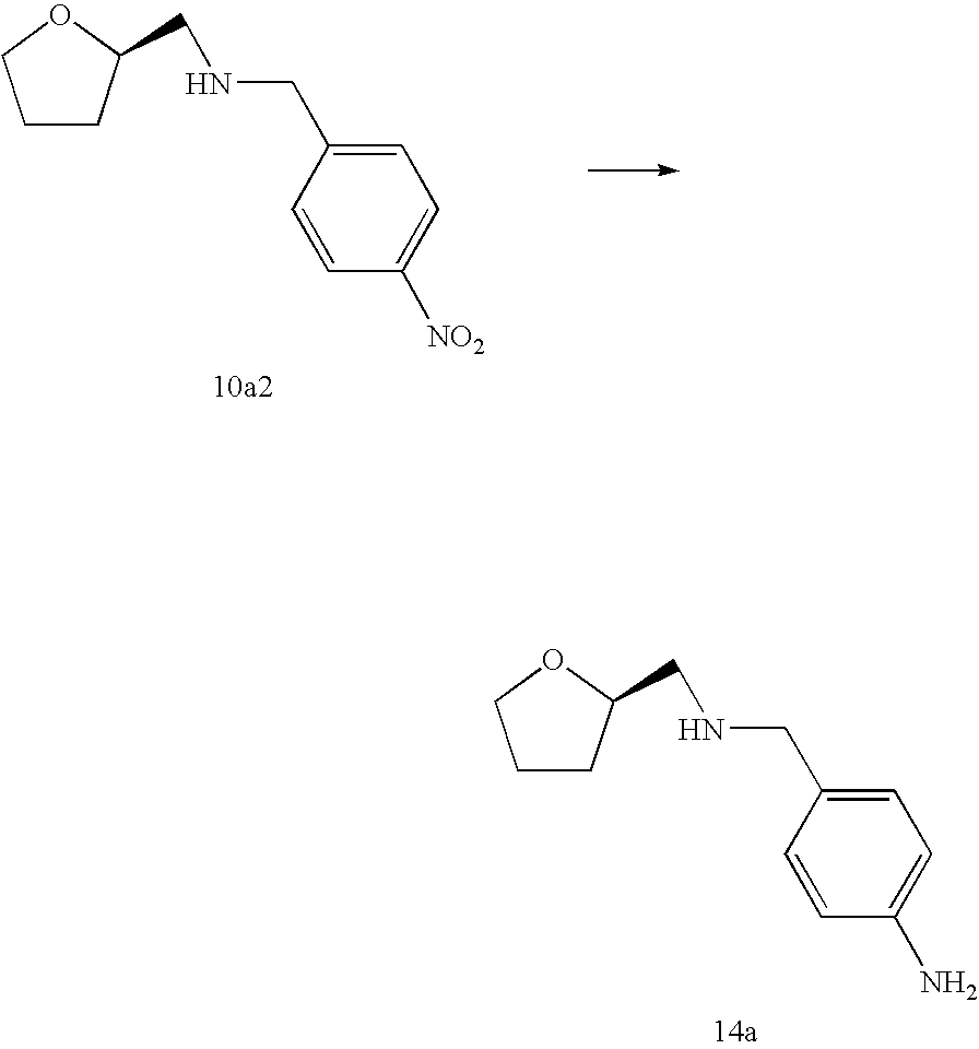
C1CC(CNCC2=CC=C(N)C=C2)OC1.C1CC(CNCC2=CC=C([NO2])C=C2)OC1
